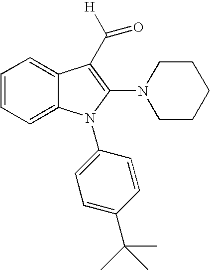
C1=CC=C2C(=C1)C(C([H])=O)=C(N1CCCCC1)N2C1=CC=C(C(C)(C)C)C=C1
